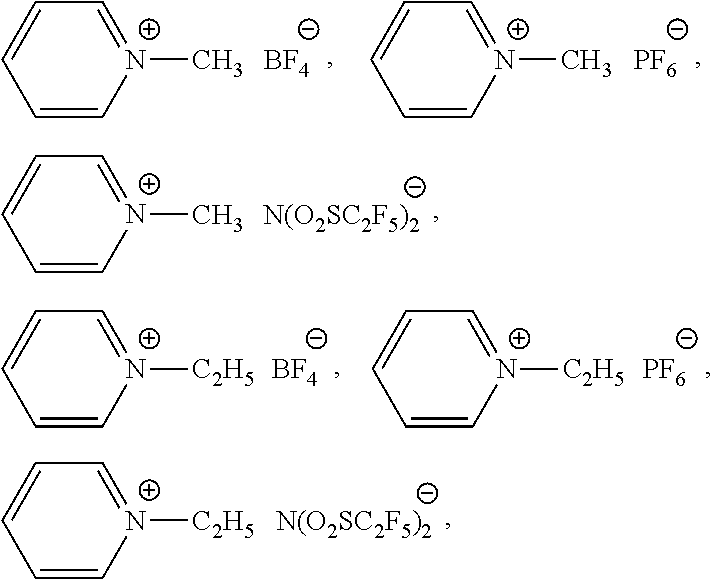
[N+]1(C)=CC=CC=C1.[N(O2SC2F5)2].[N+]1([C2H5])=CC=CC=C1.[N(O2SC2F5)2].[N+]1(C)=CC=CC=C1.[BF4].[N+]1(C)=CC=CC=C1.[PF6].[N+]1([C2H5])=CC=CC=C1.[BF4].[N+]1([C2H5])=CC=CC=C1.[PF6]
